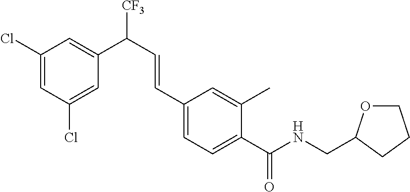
C1(Cl)=CC(Cl)=CC(C(C=CC2=CC=C(C(NCC3OCCC3)=O)C(C)=C2)[CF3])=C1
